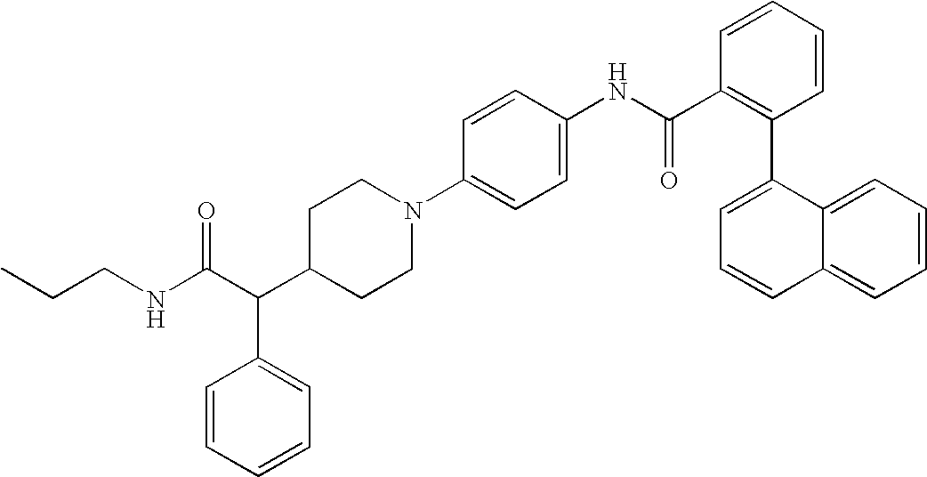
C(C(C1CCN(C2=CC=C(NC(C3=C(C4=CC=CC5=CC=CC=C45)C=CC=C3)=O)C=C2)CC1)C1=CC=CC=C1)(NCCC)=O
